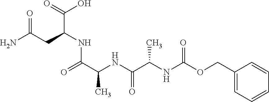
C1(COC(NC(C(NC(C(=O)NC(C(=O)O)CC(N)=O)C)=O)C)=O)=CC=CC=C1
